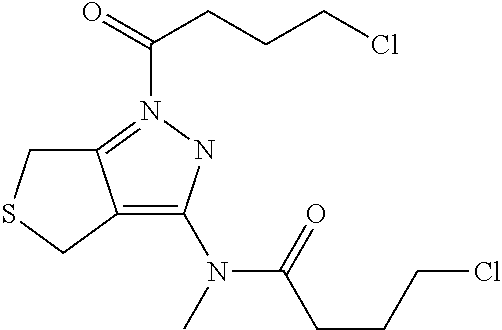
C12=C(N(C(=O)CCCCl)C)NN(C(=O)CCCCl)=C1CSC2
